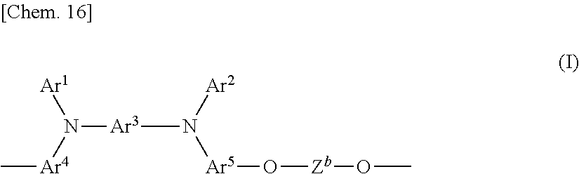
[Ar3](N([Ar2])[Ar5]O[Zb]OC)N([Ar1])[Ar4]C
